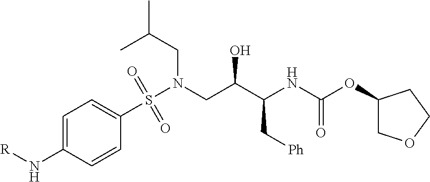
C1=C(N[R])C=CC(S(N(CC(C(NC(OC2COCC2)=O)C[Ph])O)CC(C)C)(=O)=O)=C1
